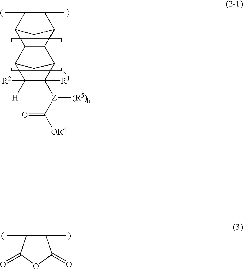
C12C(C3C([R1])([Z](C(=O)[OR4])[(R5)h])C([R2])([H])C1C3)C1C(C)C(C)C2C1.C1(C)C(C)C(=O)OC1=O
